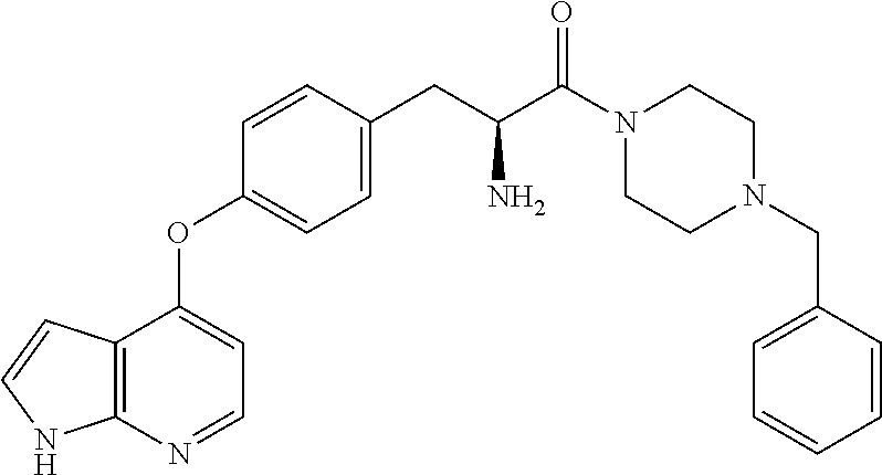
C12=C(N=CC=C1OC1=CC=C(CC(C(=O)N3CCN(CC4=CC=CC=C4)CC3)N)C=C1)NC=C2
